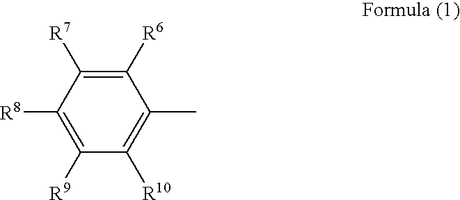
C1([R8])=C([R9])C([R10])=C(C)C([R6])=C1[R7]
